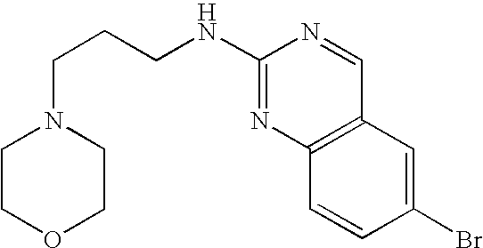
C1(NCCCN2CCOCC2)=NC2=C(C=N1)C=C(Br)C=C2
